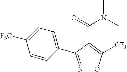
C1=CC(C2=NOC([CF3])=C2C(=O)N(C)C)=CC=C1[F3C]
